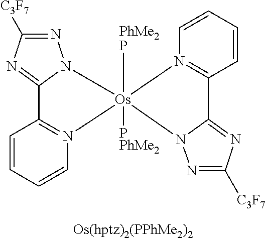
N1=C([C3F7])N=C2N1[Os]1([PhMe2P])([PPhMe2])(N3=C2C=CC=C3)N2=C(C=CC=C2)C2=NC([C3F7])=NN12
